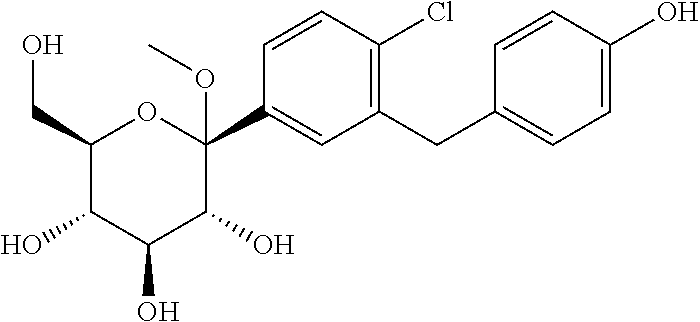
C1(CO)C(O)C(O)C(O)C(OC)(C2=CC(CC3=CC=C(O)C=C3)=C(Cl)C=C2)O1
